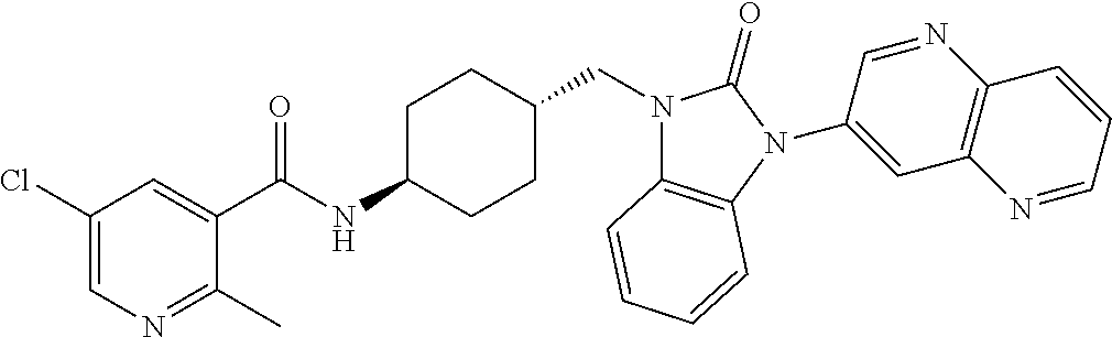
C1(Cl)=CN=C(C)C(C(NC2CCC(CN3C4=C(N(C5=CC6=C(N=C5)C=CC=N6)C3=O)C=CC=C4)CC2)=O)=C1
